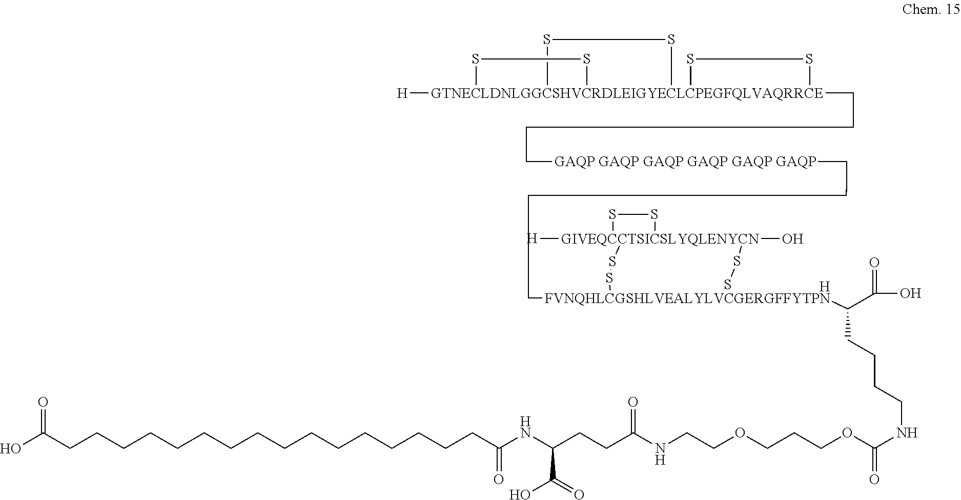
S1[GTNECLDNLGGCSHVCRDLEIGYECLCPEGFQLVAQRRCE]23([H])(CCCC[GAQP GAQP GAQP GAQP GAQP GAQP]CCCC[FVNQHLCGSHLVEALYLVCGERGFFYTPN]4(C(C(O)=O)CCCCNC(OCCCOCCNC(CCC(NC(CCCCCCCCCCCCCCCCC(O)=O)=O)C(=O)O)=O)=O)SS[GIVEQCCTSICSLYQLENYCN]5(O)([H])(SS5)SS4)(SS2)(S1)SS3.[H]
